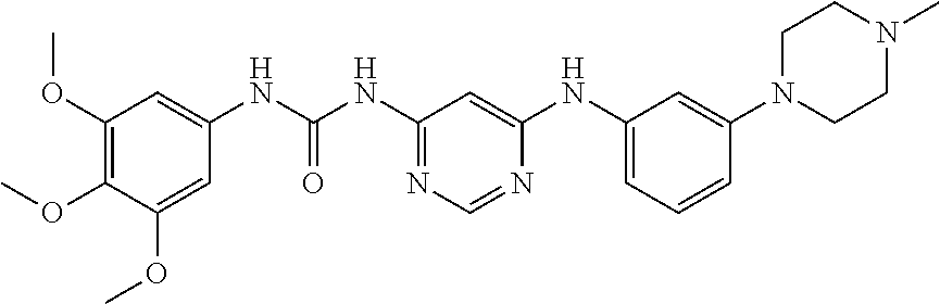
C1(OC)=C(OC)C(OC)=CC(NC(NC2=NC=NC(NC3=CC=CC(N4CCN(C)CC4)=C3)=C2)=O)=C1
